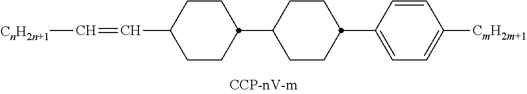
C(C1CCC(C2CCC(C3=CC=C([CmH2m+1])C=C3)CC2)CC1)=C[CnH2n+1]
